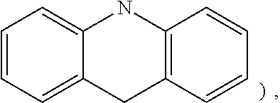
C1=CC=C2C(=C1)NC1=C(C2)C=CC=C1
